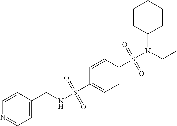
C1CC(N(CC)S(C2=CC=C(S(NCC3=CC=NC=C3)(=O)=O)C=C2)(=O)=O)CCC1
